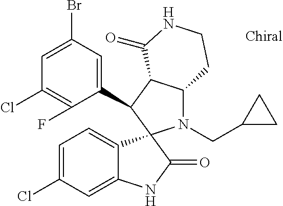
C1(C2C3C(N(CC4CC4)C24C2=CC=C(Cl)C=C2NC4=O)CCNC3=O)=CC(Br)=CC(Cl)=C1F
